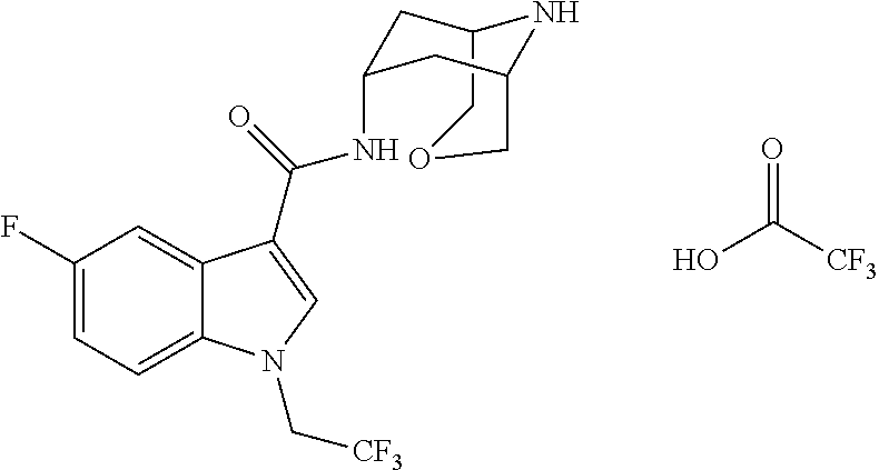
C12COCC(CC(NC(C3=CN(C[CF3])C4=CC=C(F)C=C43)=O)C1)N2.OC([CF3])=O
